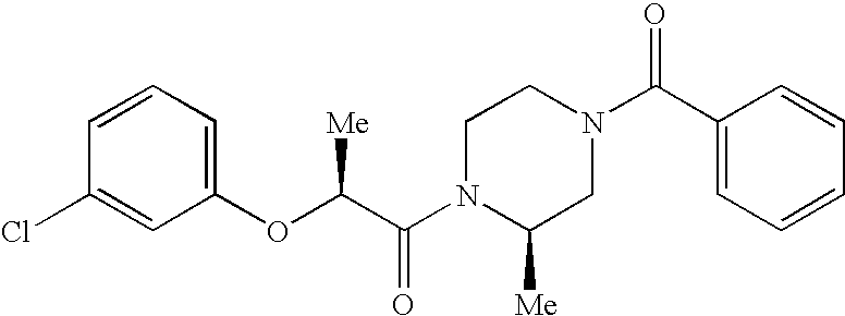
ClC1=CC(OC(C(N2C([Me])CN(C(C3=CC=CC=C3)=O)CC2)=O)[Me])=CC=C1
